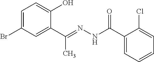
C1=C(Br)C=C(C(C)=NNC(=O)C2=CC=CC=C2Cl)C(O)=C1
